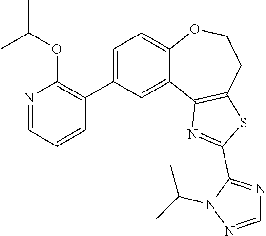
C1=C(C2=C(OC(C)C)N=CC=C2)C=C2C(=C1)OCCC1=C2N=C(C2=NC=NN2C(C)C)S1
